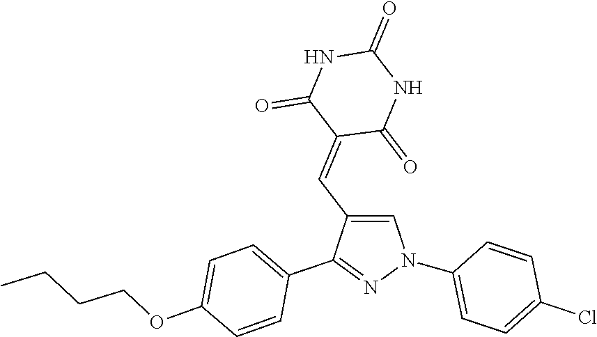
C1(N2C=C(C=C3C(=O)NC(=O)NC3=O)C(C3=CC=C(OCCCC)C=C3)=N2)=CC=C(Cl)C=C1
